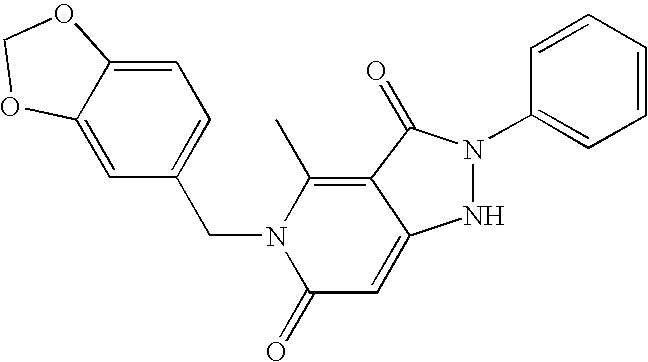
C1=C2C(=CC(CN3C(=O)C=C4NN(C5=CC=CC=C5)C(=O)C4=C3C)=C1)OCO2
